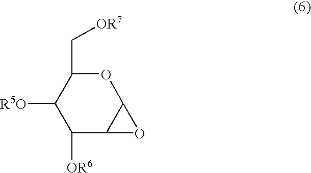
O1C(C[OR7])C([R5O])C([OR6])C2C1O2
